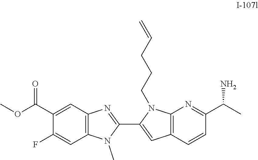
O(C)C(C1=CC2=C(C=C1F)N(C)C(C1=CC3=C(N=C(C(C)N)C=C3)N1CCCC=C)=N2)=O
